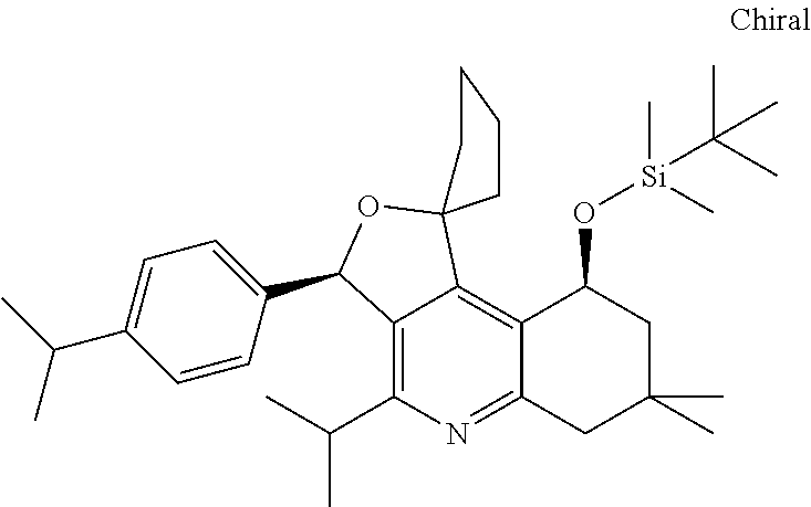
C12=C(C(C)C)N=C3C(=C1C1(OC2C2=CC=C(C(C)C)C=C2)CCCC1)C(O[Si](C)(C)C(C)(C)C)CC(C)(C)C3
